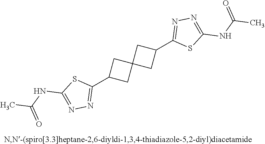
C1C(C2=NN=C(NC(C)=O)S2)CC12CC(C1=NN=C(NC(C)=O)S1)C2
